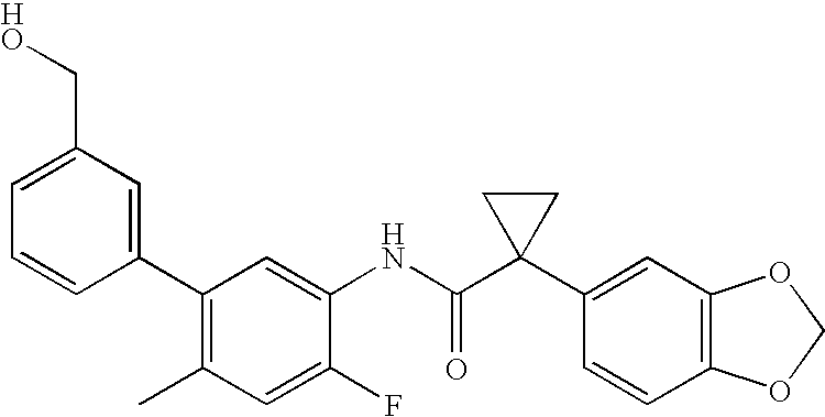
C1(C2=CC(CO)=CC=C2)=C(C)C=C(F)C(NC(C2(C3=CC4=C(C=C3)OCO4)CC2)=O)=C1
